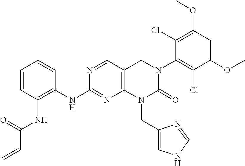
C1(NC2=C(NC(=O)C=C)C=CC=C2)=NC2=C(C=N1)CN(C1=C(Cl)C(OC)=CC(OC)=C1Cl)C(=O)N2CC1=CNC=N1
